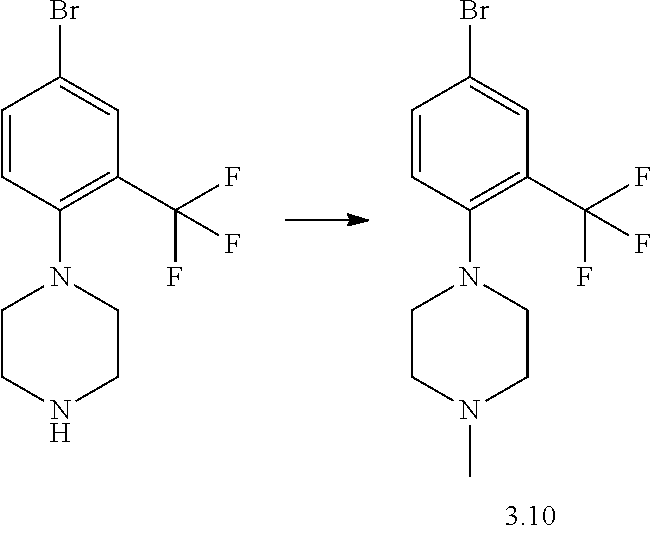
C1=CC(N2CCNCC2)=C(C(F)(F)F)C=C1Br.C1=CC(N2CCN(C)CC2)=C(C(F)(F)F)C=C1Br
